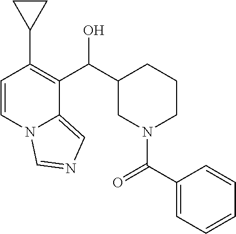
C1(C2=C(C(C3CN(C(C4=CC=CC=C4)=O)CCC3)O)C3=CN=CN3C=C2)CC1
